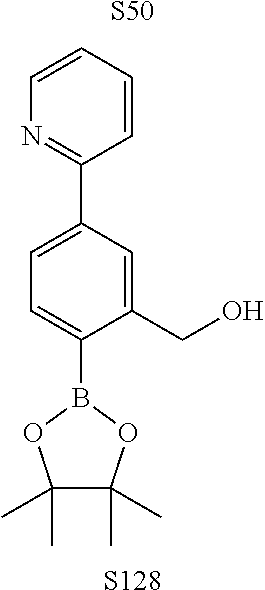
C1(C2=CC=C(B3OC(C)(C)C(C)(C)O3)C(CO)=C2)=NC=CC=C1.[S50].[S128]
